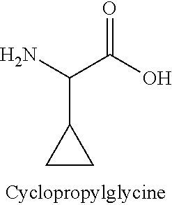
O=C(O)C(N)C1CC1
